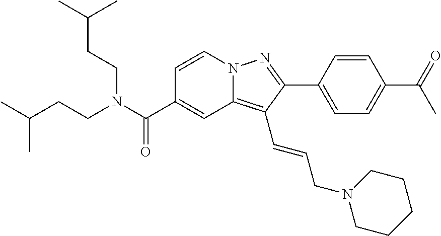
C1=CN2C(=C(C=CCN3CCCCC3)C(C3=CC=C(C(C)=O)C=C3)=N2)C=C1C(N(CCC(C)C)CCC(C)C)=O
